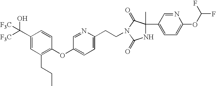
C1(C([F3C])([F3C])O)=CC(CCC)=C(OC2=CC=C(CCN3C(=O)C(C4=CC=C(OC(F)F)N=C4)(C)NC3=O)N=C2)C=C1
